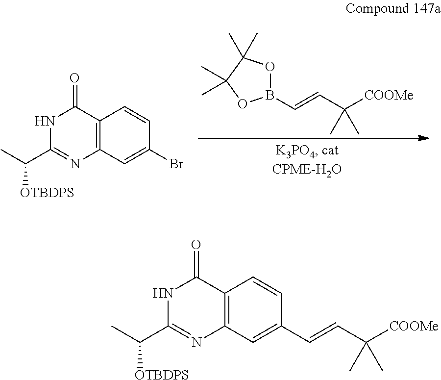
B1(C=CC([COOMe])(C)C)OC(C)(C)C(C)(C)O1.N1C(C([OTBDPS])C)=NC2=C(C1=O)C=CC(Br)=C2.N1C(C([OTBDPS])C)=NC2=C(C1=O)C=CC(C=CC([COOMe])(C)C)=C2
